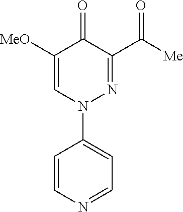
C1([MeO])=CN(C2=CC=NC=C2)N=C(C([Me])=O)C1=O
